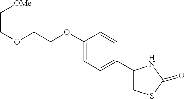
C1(OCCOCC[OMe])=CC=C(C2=CSC(=O)N2)C=C1
